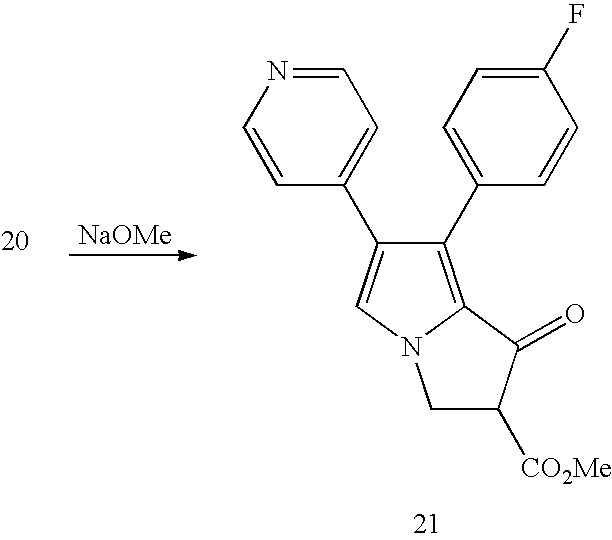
[NaOMe].C1(C2=CC=C(F)C=C2)=C2N(C=C1C1=CC=NC=C1)CC([CO2Me])C2=O
